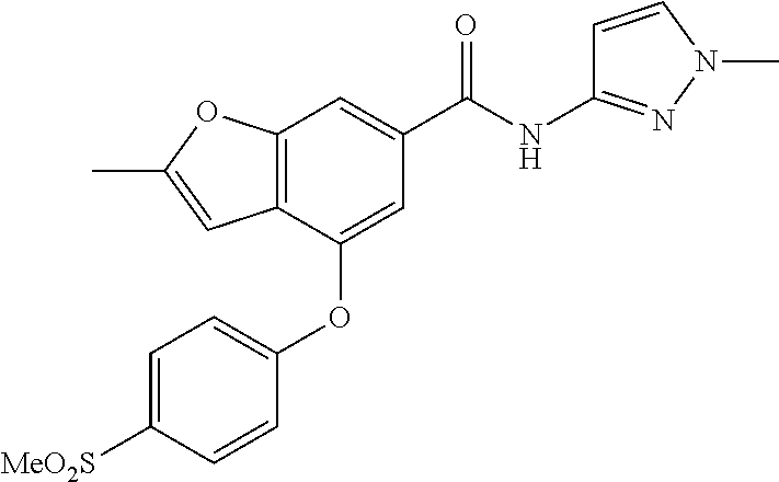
C12=C(C(OC3=CC=C([MeO2S])C=C3)=CC(C(NC3=NN(C)C=C3)=O)=C1)C=C(C)O2
